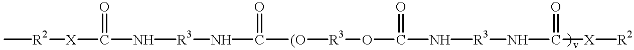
C[R2][X]C(N[R3]NC([(O][R3]OC(N[R3]NC([X][R2])=O)=O)=O)=O
